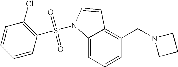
C1=CC=C2C(=C1CN1CCC1)C=CN2S(=O)(=O)C1=C(Cl)C=CC=C1
